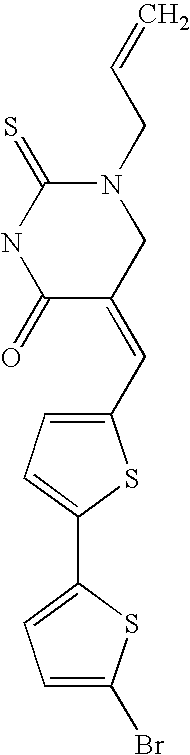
N1(CC=C)C(=S)NC(=O)C(=CC2=CC=C(C3=CC=C(Br)S3)S2)C1
